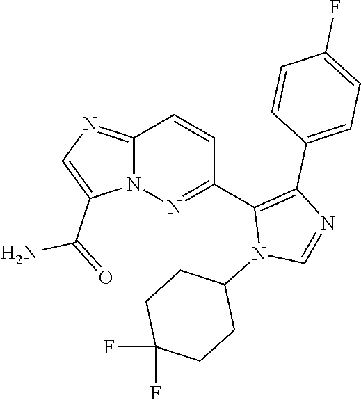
C12=NC=C(C(=O)N)N1N=C(C1=C(C3=CC=C(F)C=C3)N=CN1C1CCC(F)(F)CC1)C=C2
